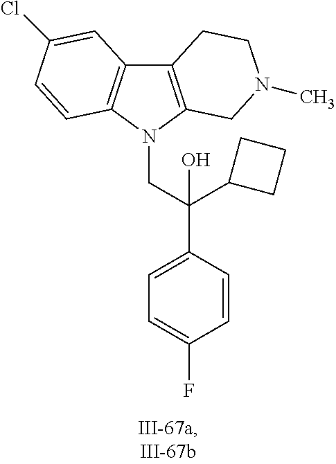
C12=C(N(CC(C3=CC=C(F)C=C3)(O)C3CCC3)C3=C1C=C(Cl)C=C3)CN(C)CC2
